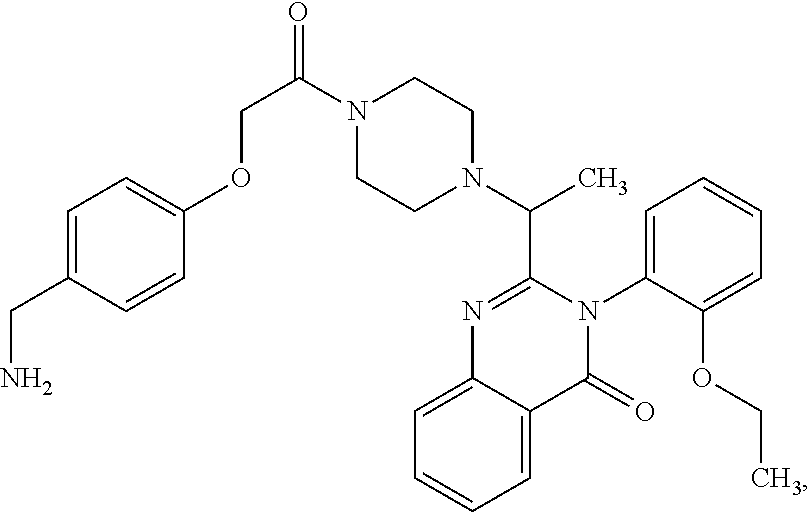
C1=CC(OCC(N2CCN(C(C)C3=NC4=CC=CC=C4C(=O)N3C3=CC=CC=C3OCC)CC2)=O)=CC=C1CN
